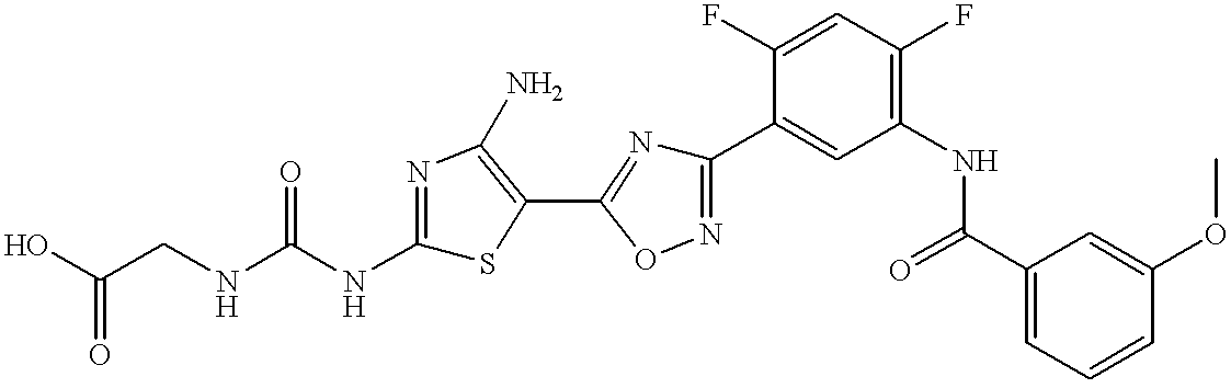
C(CNC(NC1=NC(N)=C(C2=NC(C3=CC(NC(C4=CC=CC(OC)=C4)=O)=C(F)C=C3F)=NO2)S1)=O)(O)=O
